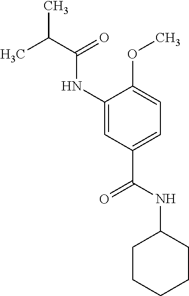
C1(NC(C(C)C)=O)=CC(C(NC2CCCCC2)=O)=CC=C1OC
